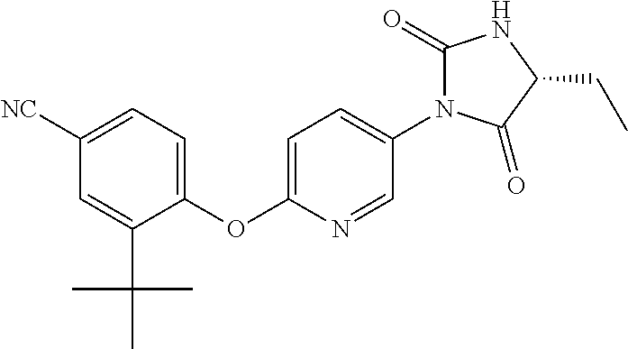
C1([CN])=CC=C(OC2=CC=C(N3C(=O)NC(CC)C3=O)C=N2)C(C(C)(C)C)=C1
